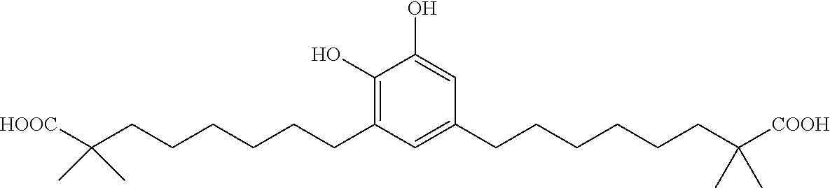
C1(O)=C(CCCCCCC(C)(C)[HOOC])C=C(CCCCCCC(C)(C)[COOH])C=C1O
